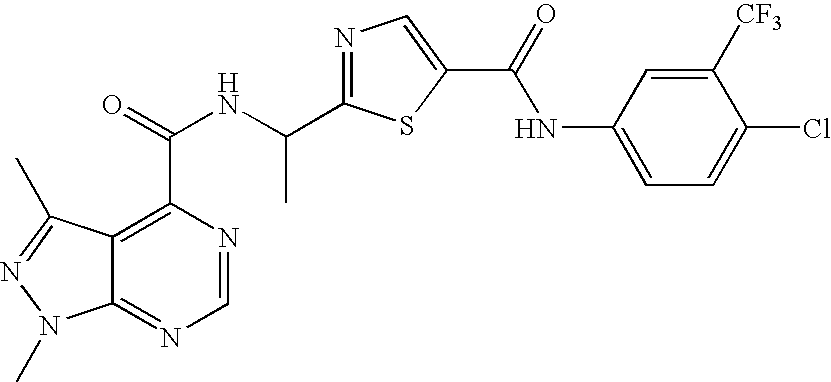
C12=NC=NC(C(=O)NC(C3=NC=C(C(=O)NC4=CC=C(Cl)C([CF3])=C4)S3)C)=C1C(C)=NN2C
